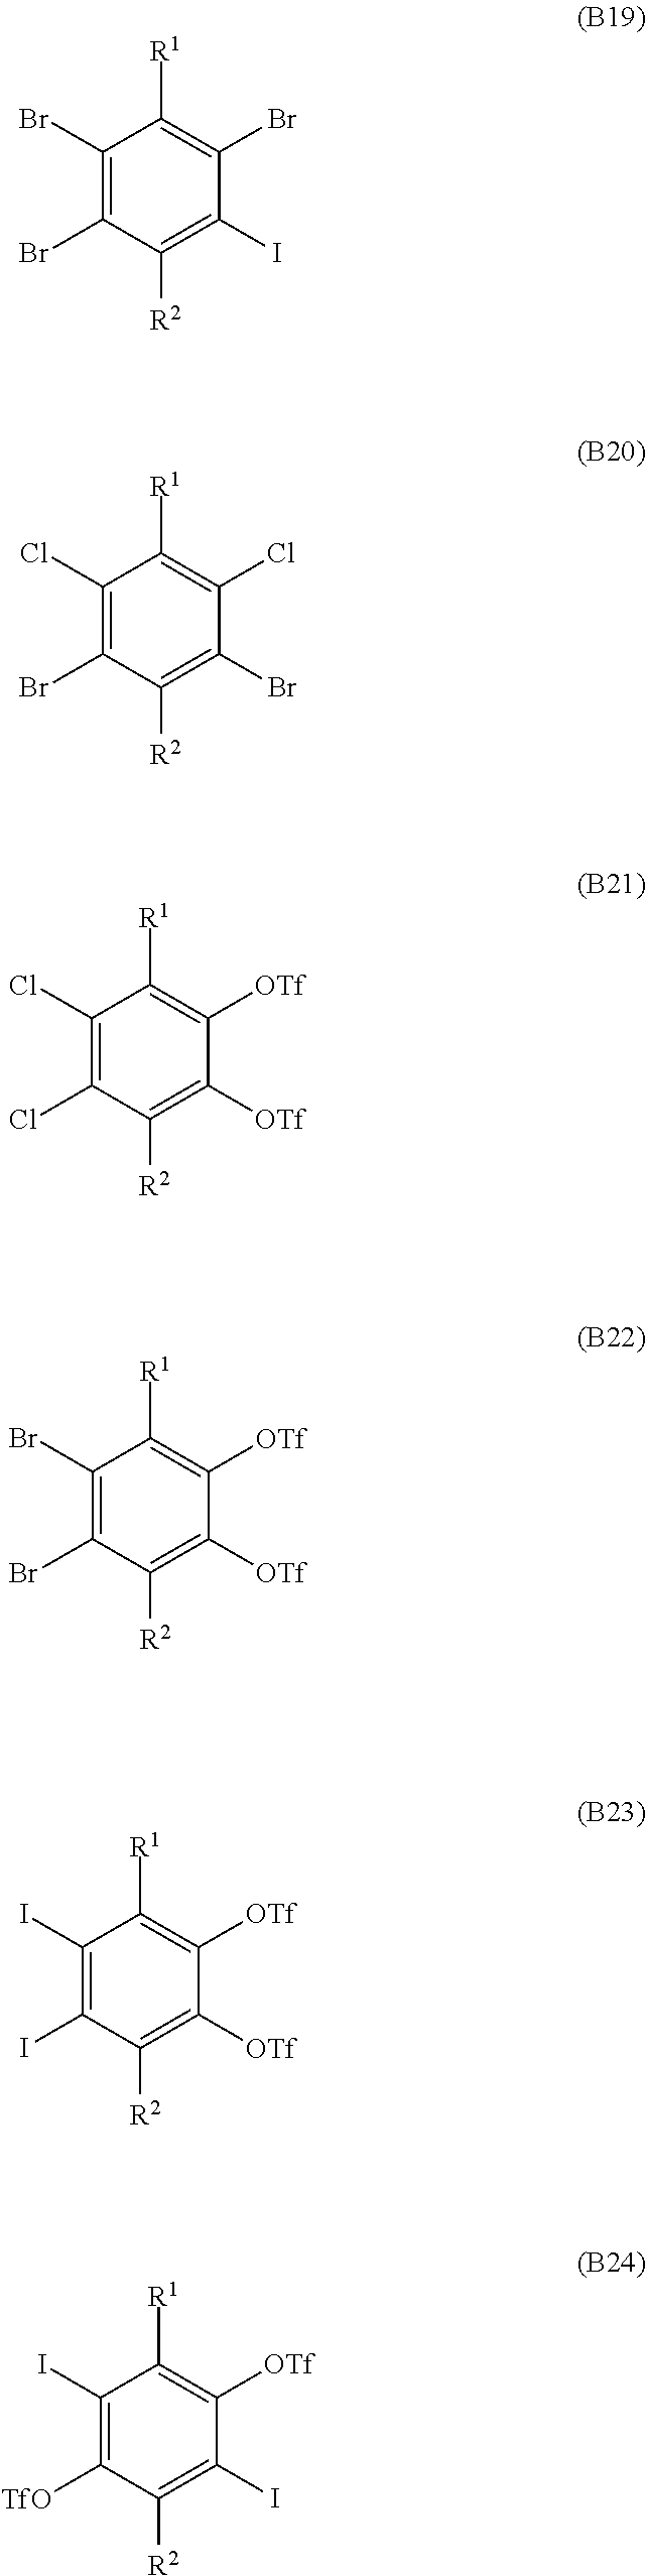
C1(Br)=C(Br)C([R2])=C(I)C(Br)=C1[R1].C1(Cl)=C(Br)C([R2])=C(Br)C(Cl)=C1[R1].C1(Cl)=C(Cl)C([R2])=C([OTf])C([OTf])=C1[R1].C1(Br)=C(Br)C([R2])=C([OTf])C([OTf])=C1[R1].C1(I)=C(I)C([R2])=C([OTf])C([OTf])=C1[R1].C1(I)=C([TfO])C([R2])=C(I)C([OTf])=C1[R1]
